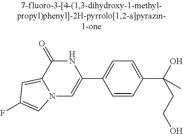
N12C=C(C3=CC=C(C(O)(CCO)C)C=C3)NC(=O)C1=CC(F)=C2
